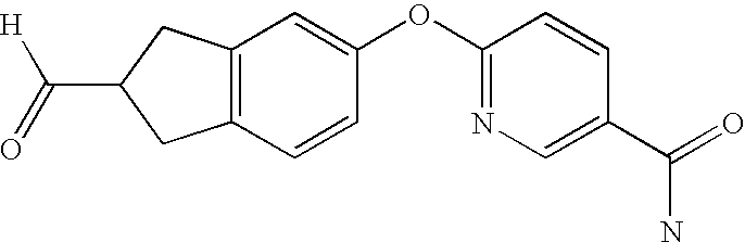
C1(OC2=CC3=C(C=C2)CC(C(=O)[H])C3)=NC=C(C(=O)N)C=C1
